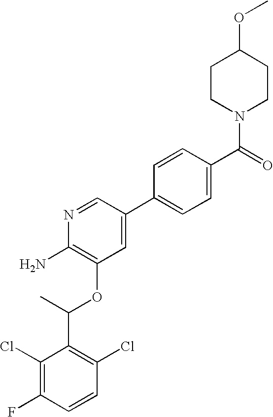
C1(Cl)=C(F)C=CC(Cl)=C1C(C)OC1=C(N)N=CC(C2=CC=C(C(=O)N3CCC(OC)CC3)C=C2)=C1
